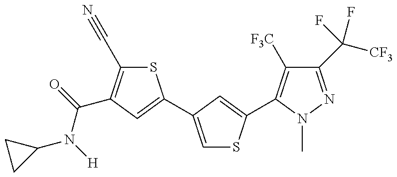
C1(N(C(=O)C2=C(C#N)SC(C3=CSC(C4=C([F3C])C(C([CF3])(F)F)=NN4C)=C3)=C2)[H])CC1
